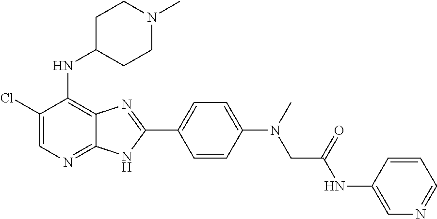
C1(Cl)=CN=C2C(=C1NC1CCN(C)CC1)N=C(C1=CC=C(N(CC(NC3=CN=CC=C3)=O)C)C=C1)N2
